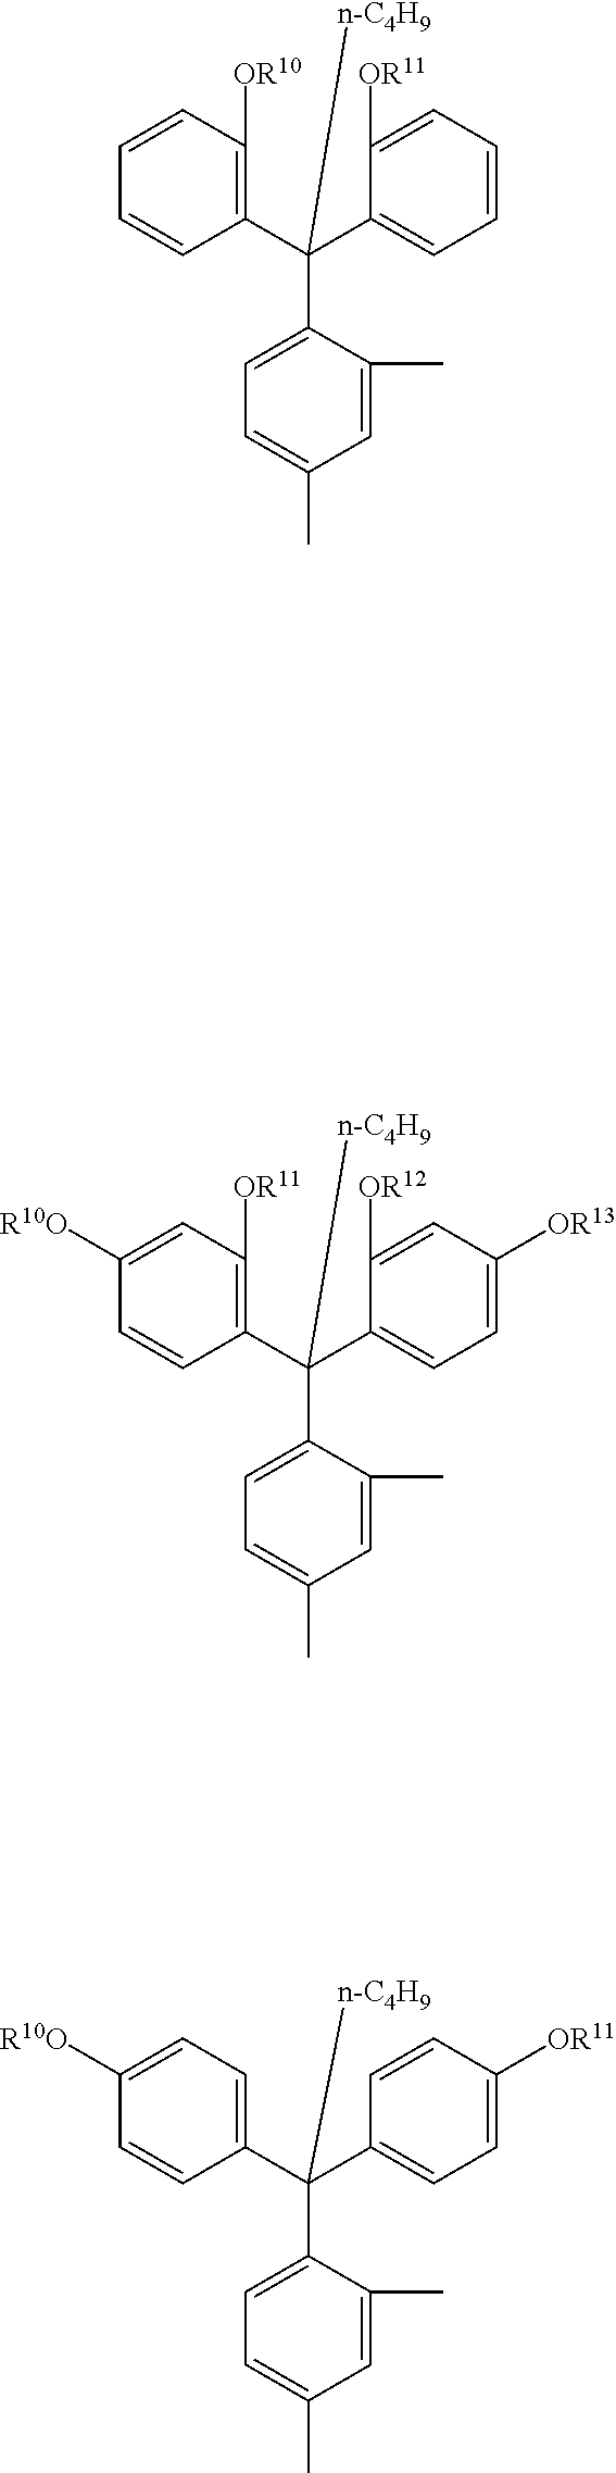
C1(C(C2=C([OR10])C=CC=C2)([n-C4H9])C2=CC=C(C)C=C2C)=CC=CC=C1[OR11].C1=C(C(C2=C([OR11])C=C([R10O])C=C2)([n-C4H9])C2=CC=C(C)C=C2C)C([OR12])=CC([OR13])=C1.C1(C(C2=CC=C([R10O])C=C2)([n-C4H9])C2=CC=C(C)C=C2C)=CC=C([OR11])C=C1
